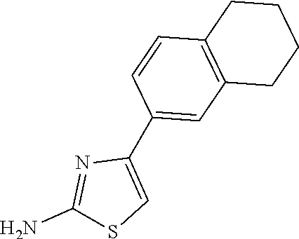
C1(N)=NC(C2=CC3=C(C=C2)CCCC3)=CS1
